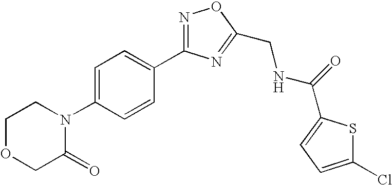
C1OCC(=O)N(C2=CC=C(C3=NOC(CNC(=O)C4=CC=C(Cl)S4)=N3)C=C2)C1
